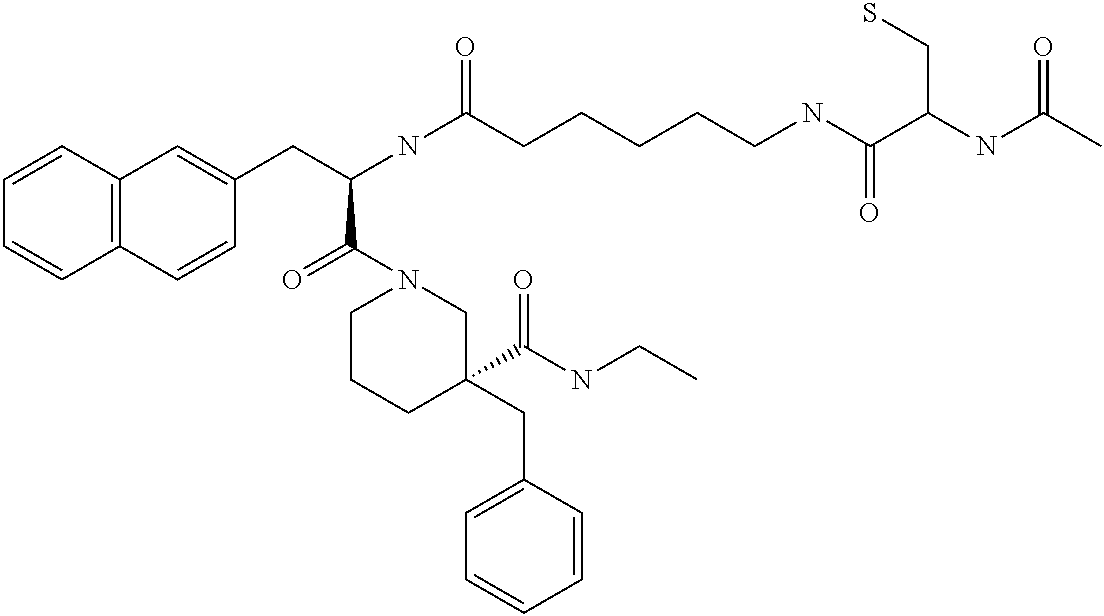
C1=CC2=C(C=C1)C=CC(CC(NC(CCCCCNC(C(NC(C)=O)CS)=O)=O)C(N1CCCC(C(NCC)=O)(CC3=CC=CC=C3)C1)=O)=C2
